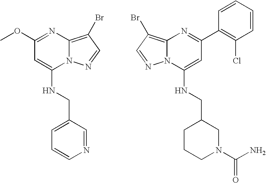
C1(OC)=NC2=C(Br)C=NN2C(NCC2=CC=CN=C2)=C1.C1(C2=C(Cl)C=CC=C2)=NC2=C(Br)C=NN2C(NCC2CCCN(C(N)=O)C2)=C1
